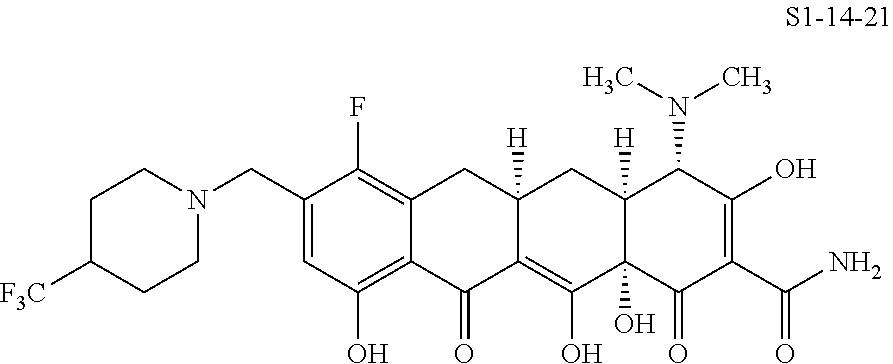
N1(CC2=CC(O)=C3C(=C2F)CC2([H])C(=C(O)C4(O)C([H])(C2)C(N(C)C)C(O)=C(C(=O)N)C4=O)C3=O)CCC([F3C])CC1
